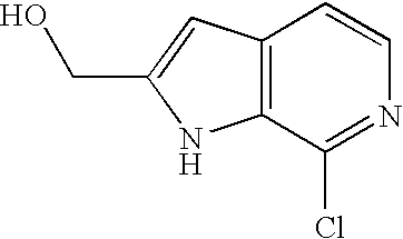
C12=C(C(Cl)=NC=C1)NC(CO)=C2
